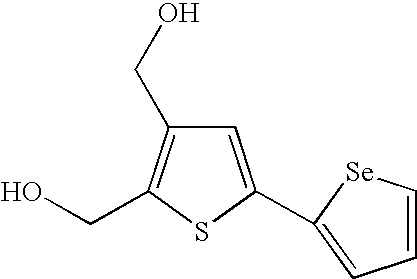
C1=C(C2=CC=C[Se]2)SC(CO)=C1CO
